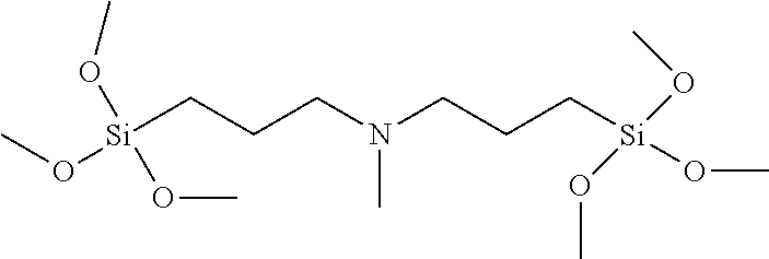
CO[Si](CCCN(CCC[Si](OC)(OC)OC)C)(OC)OC
